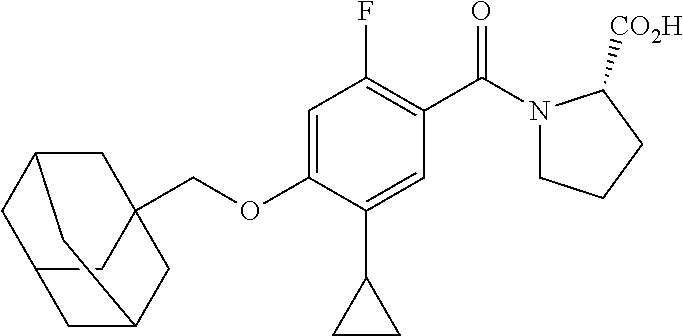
C12(COC3=CC(F)=C(C(=O)N4CCCC4[CO2H])C=C3C3CC3)CC3CC(C1)CC(C2)C3
